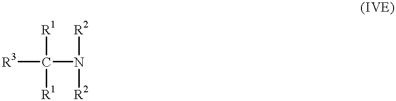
[R3]C([R1])([R1])N([R2])[R2]
